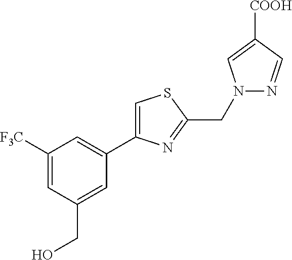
C1([F3C])=CC(CO)=CC(C2=CSC(CN3N=CC([COOH])=C3)=N2)=C1
